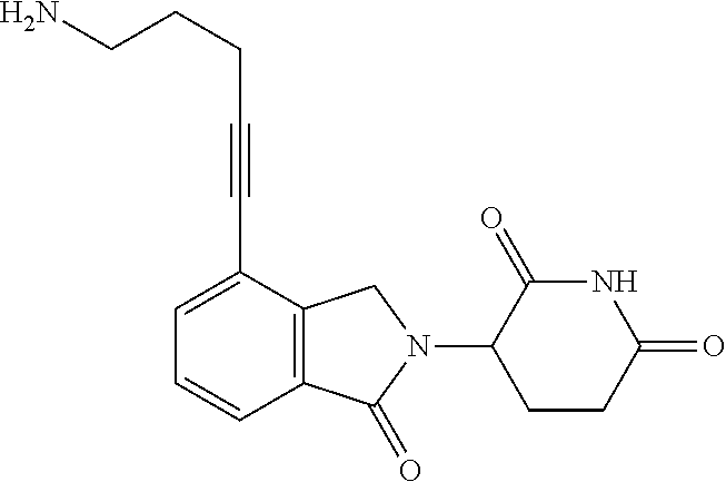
N1C(=O)C(N2CC3=C(C2=O)C=CC=C3C#CCCCN)CCC1=O
